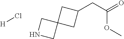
[H]Cl.C(OC)(CC1CC2(C1)CNC2)=O
